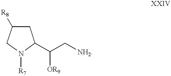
C1C([R8])CN([R7])C1C(C[NH2])[OR9]
